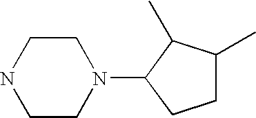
C1CN(C2CCC(C)C2C)CCN1
